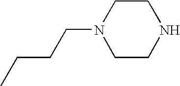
C1CN(CCCC)CCN1
